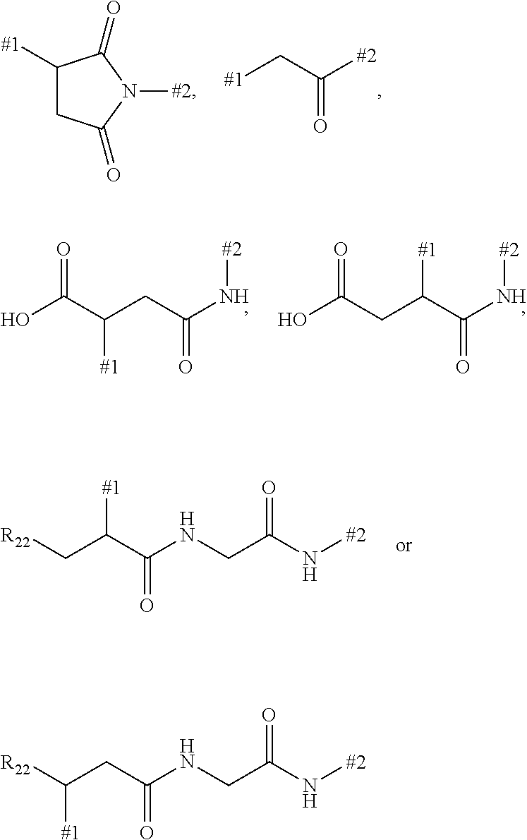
C1([#1])CC(=O)N([#2])C1=O.C([#1])C([#2])=O.OC(C(CC(N[#2])=O)[#1])=O.OC(CC(C(N[#2])=O)[#1])=O.N(C(CNC(C([#1])C[R22])=O)=O)[#2].N(C(CNC(CC([R22])[#1])=O)=O)[#2]
